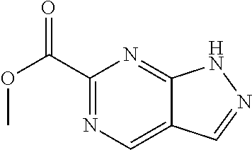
C1(C(=O)OC)=NC=C2C(=N1)NN=C2
